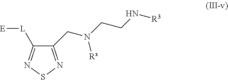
C1(CN(CCN[R3])[Rx])=NSN=C1[L][E]
